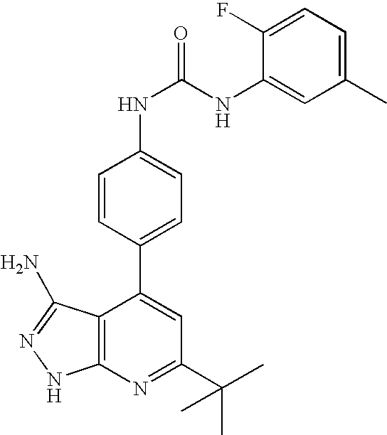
C1(C(C)(C)C)=NC2=C(C(C3=CC=C(NC(=O)NC4=CC(C)=CC=C4F)C=C3)=C1)C(N)=NN2
